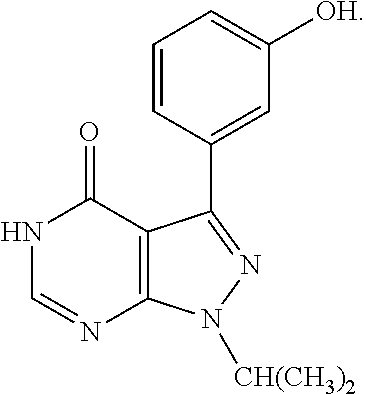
N1C=NC2=C(C1=O)C(C1=CC([OH])=CC=C1)=NN2[CH(CH3)2]
